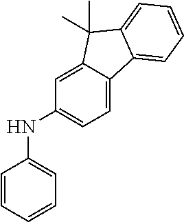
N(C1=CC=CC=C1)C1=CC=C2C(=C1)C(C)(C)C1=CC=CC=C21
